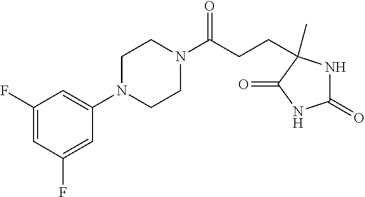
C1(=O)NC(CCC(N2CCN(C3=CC(F)=CC(F)=C3)CC2)=O)(C)C(=O)N1
